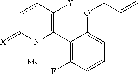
C1(C2=C([Y])ccC(=[X])N2[Me])=C(F)C=CC=C1OCC=C
